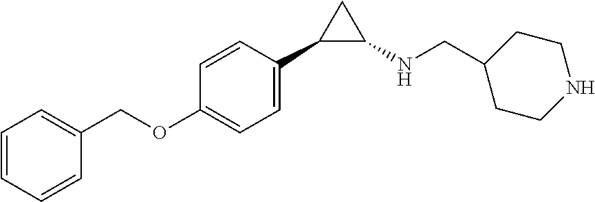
C1(OCC2=CC=CC=C2)=CC=C(C2C(NCC3CCNCC3)C2)C=C1
